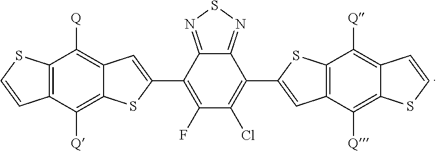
N1=C2C(=NS1)C(C1=CC3=C(S1)C([Q])=C1C(=C3[Q])SC=C1)=C(Cl)C(F)=C2C1=CC2=C([Q])C3=C(C([Q])=C2S1)C=CS3
